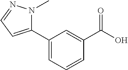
C1(C2=CC=CC(C(O)=O)=C2)=CC=NN1C
